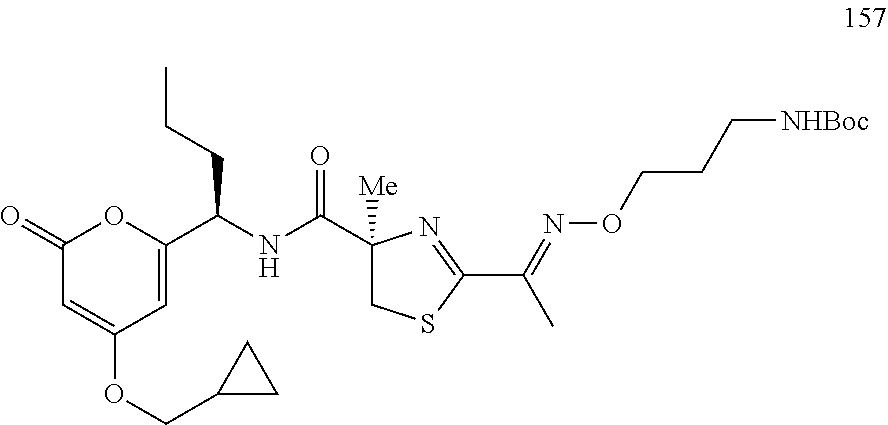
C1(=O)C=C(OCC2CC2)C=C(C(CCC)NC(=O)C2([Me])CSC(C(C)=NOCCC[NHBoc])=N2)O1
